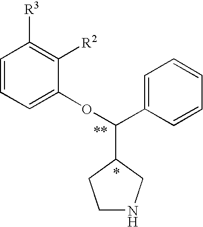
C1=CC=C(OC(C2=CC=CC=C2)C2CNCC2)C([R2])=C1[R3]
